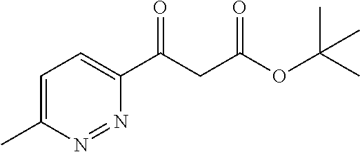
C1=C(C)N=NC(C(CC(OC(C)(C)C)=O)=O)=C1
